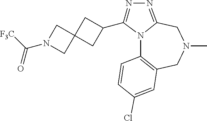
N12C3=C(CN(C)CC1=NN=C2C1CC2(C1)CN(C([F3C])=O)C2)C=C(Cl)C=C3
